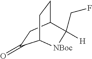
C(C1([H])C2CCC(C(=O)C2)[NBoc]1)F
